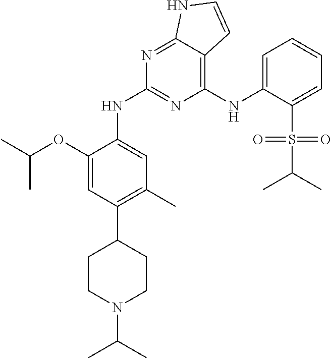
C(C)(C)OC1=CC(C2CCN(C(C)C)CC2)=C(C)C=C1NC1=NC(NC2=CC=CC=C2S(C(C)C)(=O)=O)=C2C(=N1)NC=C2
